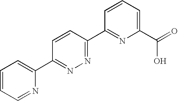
C1=CC=NC(C2=NN=C(C3=NC(C(=O)O)=CC=C3)C=C2)=C1
